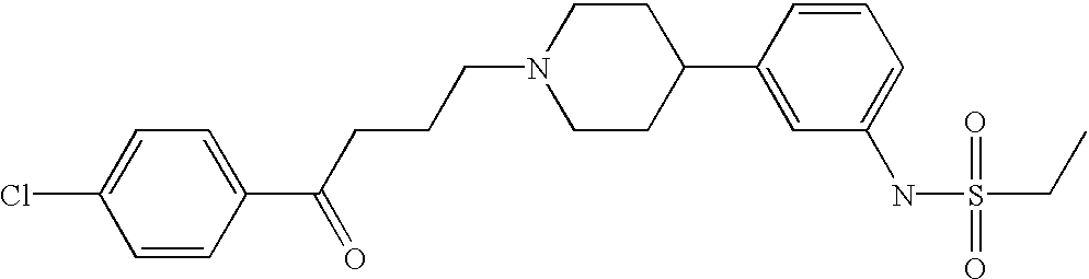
C1=CC(C(CCCN2CCC(C3=CC(NS(CC)(=O)=O)=CC=C3)CC2)=O)=CC=C1Cl
